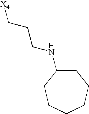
[X4]CCCNC1CCCCCC1
